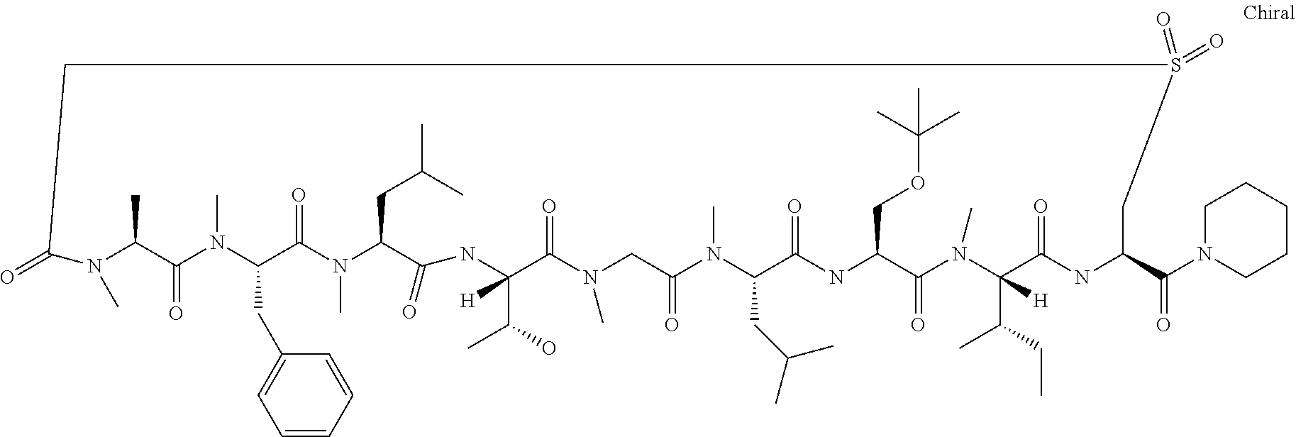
C1(=O)N(C)C(C)C(=O)N(C)C(CC2=CC=CC=C2)C(=O)N(C)C(CC(C)C)C(=O)NC(C(C)O)([H])C(=O)N(C)CC(=O)N(C)C(CC(C)C)C(=O)NC(COC(C)(C)C)C(=O)N(C)C(C(C)CC)([H])C(=O)NC(C(N2CCCCC2)=O)CS(=O)(=O)C1
